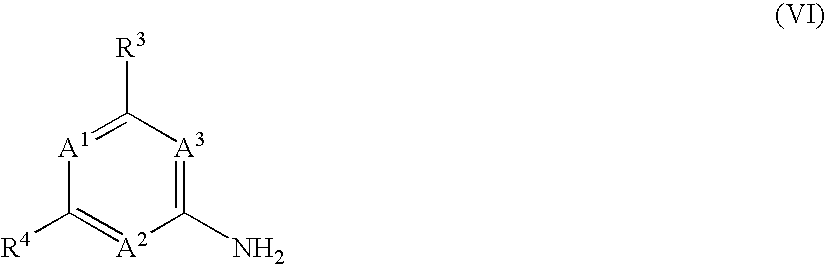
C1(N)=[A3]C([R3])=[A1]C([R4])=[A2]1
